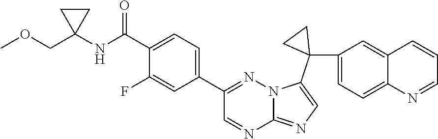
C1(C2=CC=C(C(NC3(COC)CC3)=O)C(F)=C2)=NN2C(=NC=C2C2(C3=CC=C4C(=C3)C=CC=N4)CC2)N=C1
